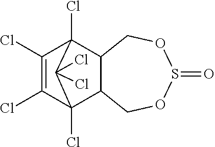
C1(Cl)=C(Cl)C2(Cl)C3C(C1(Cl)C2(Cl)Cl)COS(=O)OC3
